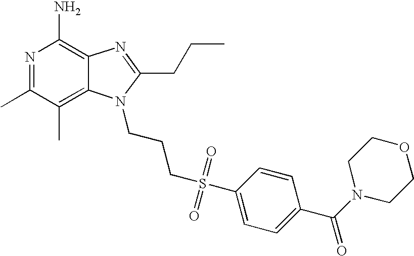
S(CCCN1C2=C(C)C(C)=NC(N)=C2N=C1CCC)(C1=CC=C(C(N2CCOCC2)=O)C=C1)(=O)=O
